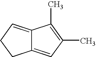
C12=CCCC1=CC(C)=C2C
